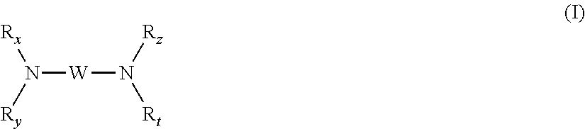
N([W]N([Rt])[Rz])([Rx])[Ry]
